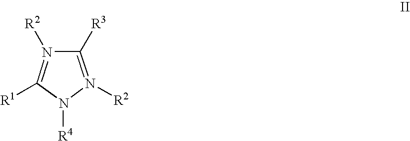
C1([R3])=N([R2])N([R4])C([R1])=N1[R2]
